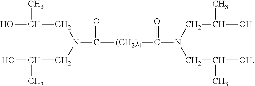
N(C([(CH2)4]C(=O)N(CC(O)C)CC([OH])C)=O)(CC(O)C)CC(O)C
